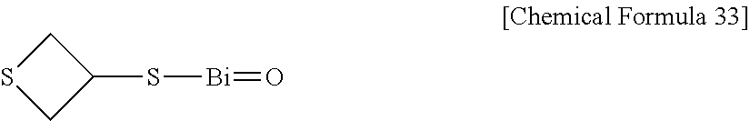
C1(S[Bi]=O)CSC1
